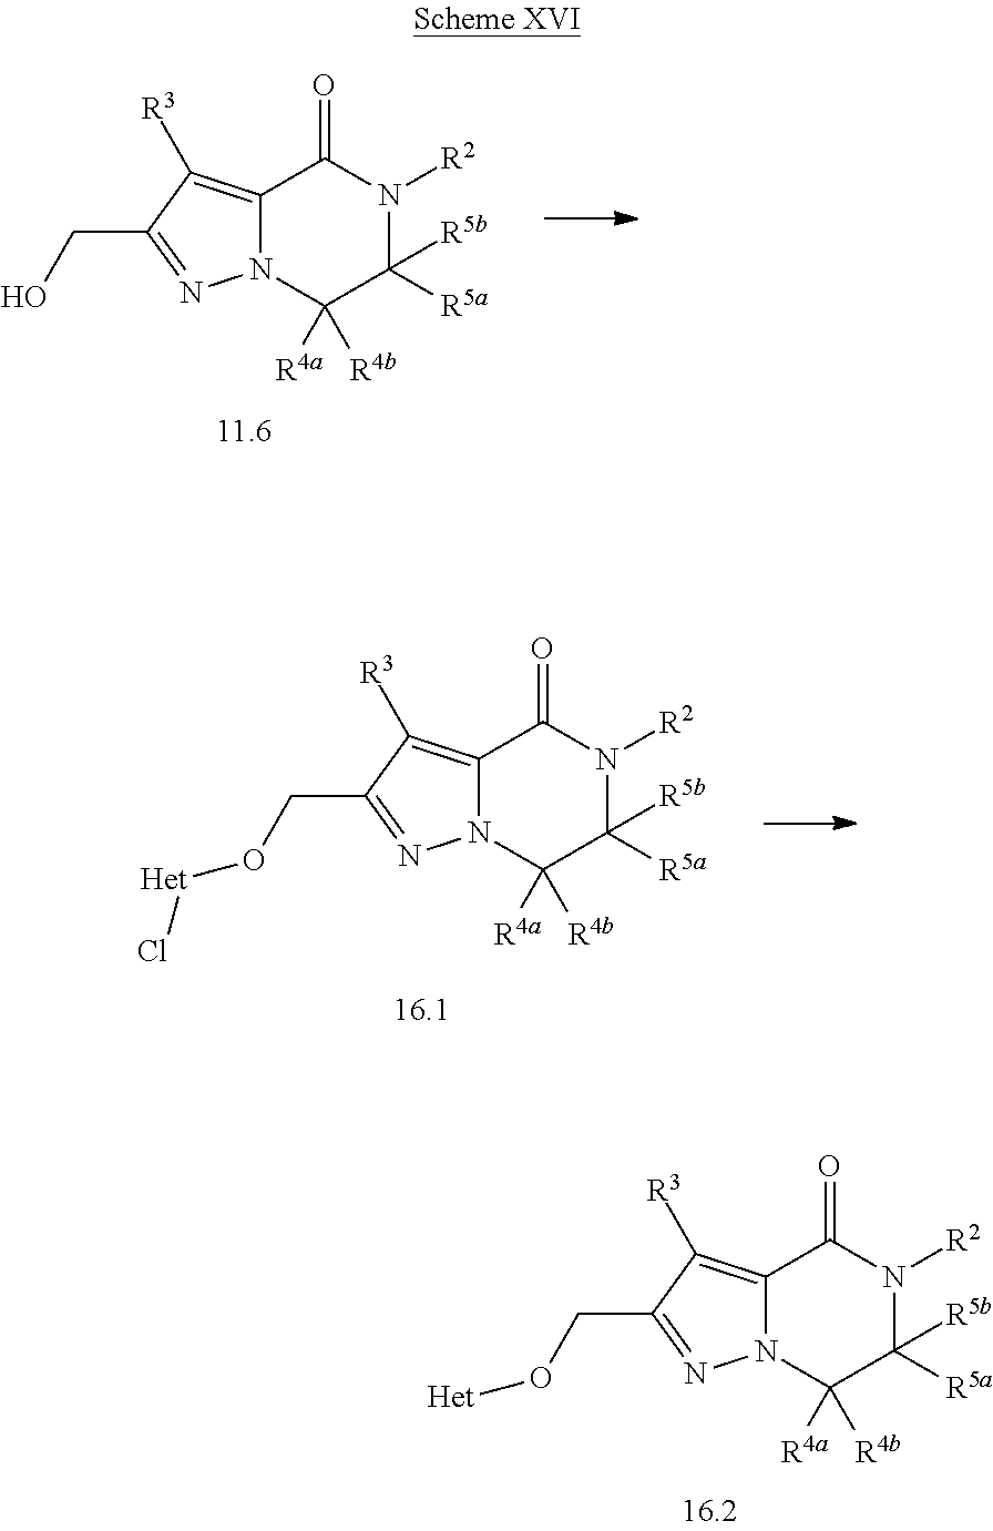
C12=C([R3])C(CO)=NN1C([R4a])([R4b])C([R5b])([R5a])N([R2])C2=O.C12=C([R3])C(CO[Het]Cl)=NN1C([R4a])([R4b])C([R5b])([R5a])N([R2])C2=O.C12=C([R3])C(CO[Het])=NN1C([R4a])([R4b])C([R5b])([R5a])N([R2])C2=O
